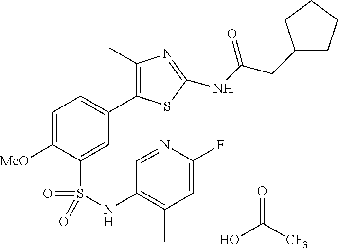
C1=C([MeO])C(S(=O)(=O)NC2=C(C)C=C(F)N=C2)=CC(C2=C(C)N=C(NC(CC3CCCC3)=O)S2)=C1.OC(=O)[CF3]
